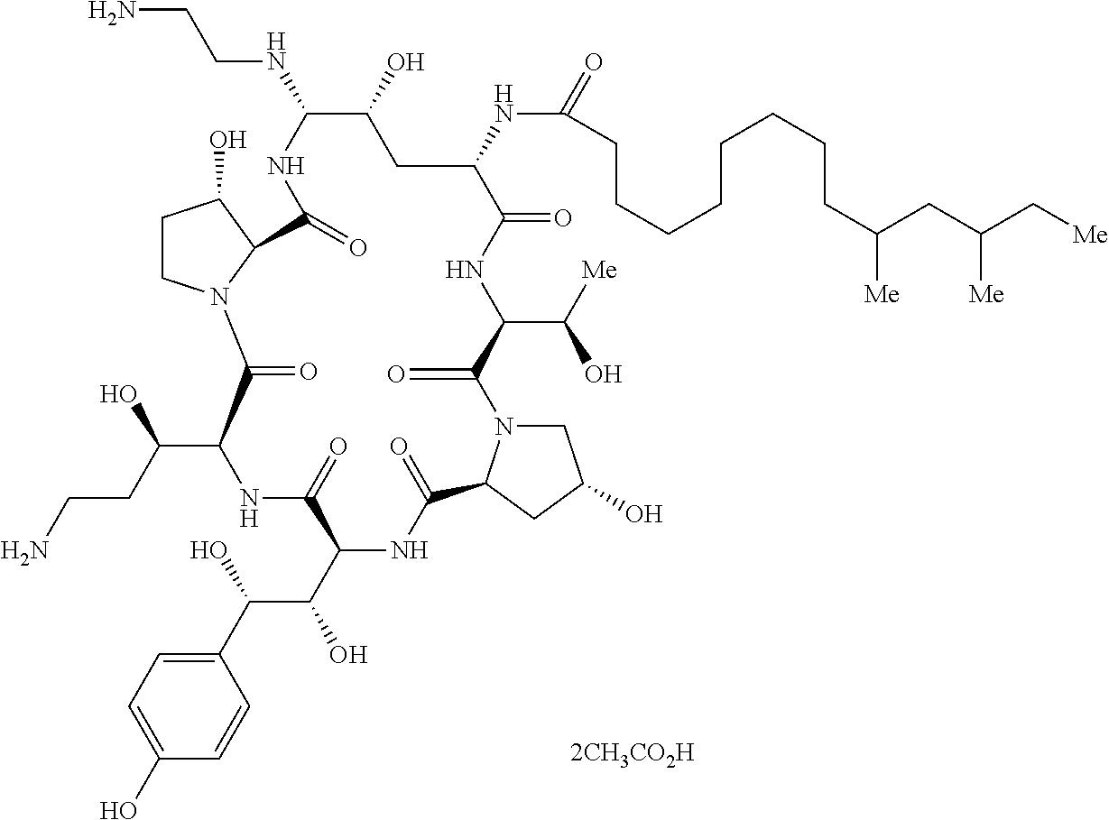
C1CN2C(C1O)C(=O)NC(NCCN)C(O)CC(NC(=O)CCCCCCCCC([Me])CC(C[Me])[Me])C(=O)NC(C([Me])O)C(=O)N1CC(O)CC1C(=O)NC(C(O)C(C1=CC=C(O)C=C1)O)C(=O)NC(C(CCN)O)C2=O
